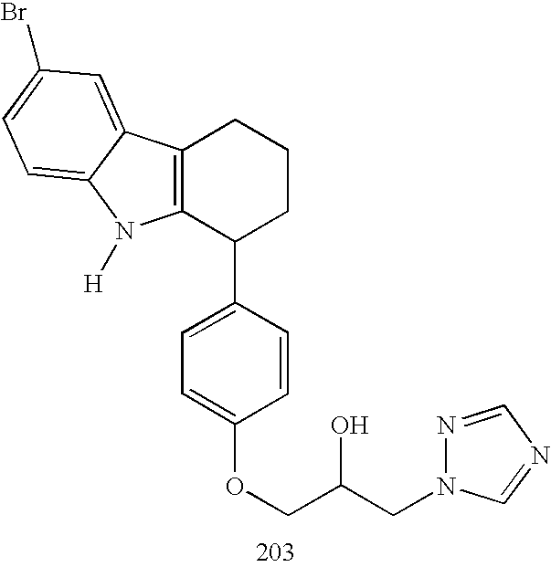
C12=C(C(C3=CC=C(OCC(CN4N=CN=C4)O)C=C3)CCC1)N([H])C1=CC=C(Br)C=C21
